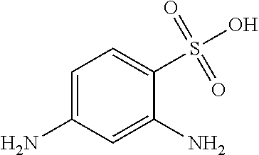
C1=C(N)C=C(N)C(S(O)(=O)=O)=C1
